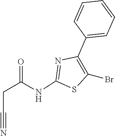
C1=CC(C2=C(Br)SC(NC(CC#N)=O)=N2)=CC=C1
